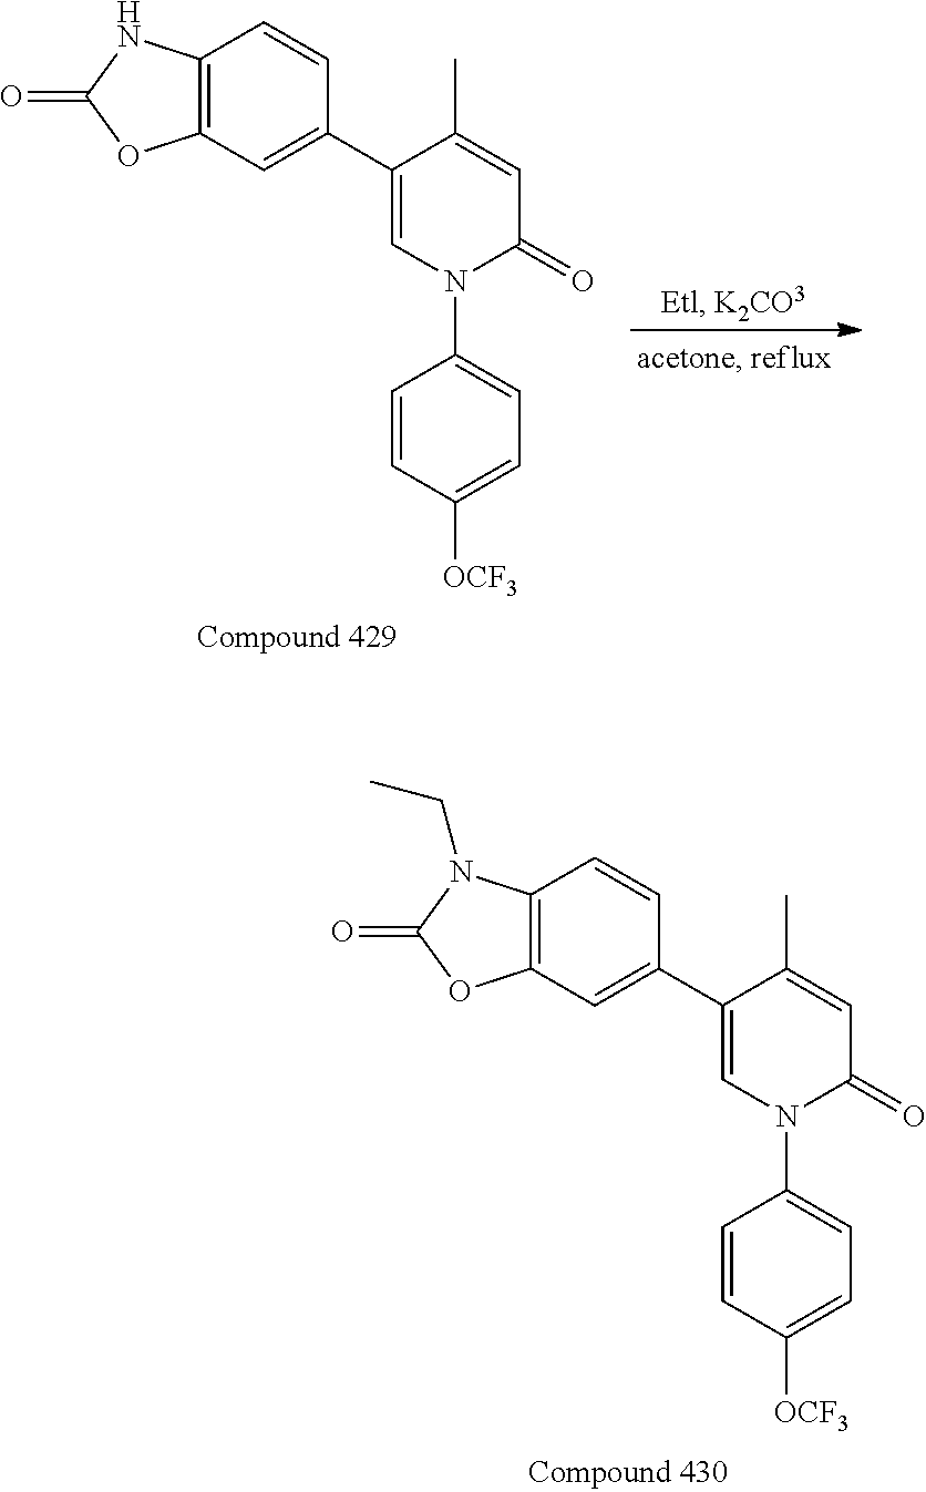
C1=CC([OCF3])=CC=C1N1C(=O)C=C(C)C(C2=CC3=C(C=C2)N(CC)C(=O)O3)=C1.C1=CC([OCF3])=CC=C1N1C(=O)C=C(C)C(C2=CC3=C(C=C2)NC(=O)O3)=C1
